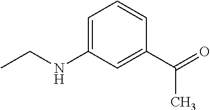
C1=C(NCC)C=C(C(=O)C)C=C1
